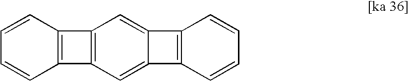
C12=C(C=CC=C1)C1=C2C=C2C(=C1)C1=C2C=CC=C1
